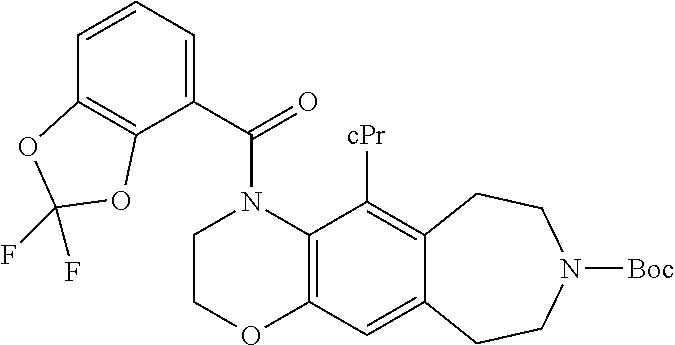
C1(C(=O)N2CCOC3=C2C([cPr])=C2C(=C3)CCN([Boc])CC2)=CC=CC2=C1OC(F)(F)O2
